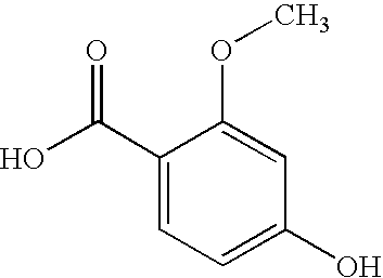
C(C1=CC=C(O)C=C1OC)(O)=O
